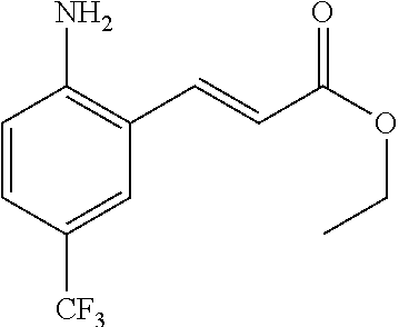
C1=CC([CF3])=CC(C=CC(OCC)=O)=C1N
